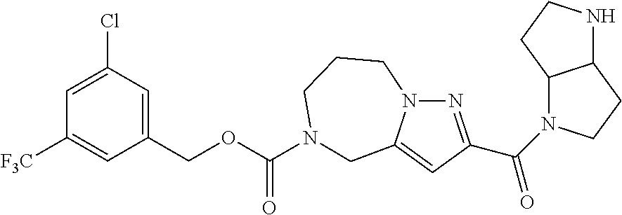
N1=C(C(=O)N2C3C(CC2)NCC3)C=C2N1CCCN(C(OCC1=CC(Cl)=CC([F3C])=C1)=O)C2
